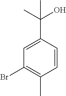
C1(Br)=C(C)C=CC(C(O)(C)C)=C1
